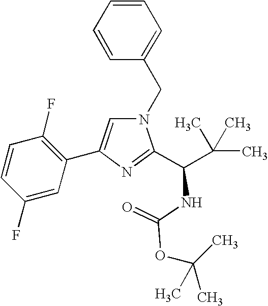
N1(CC2=CC=CC=C2)C=C(C2=C(F)C=CC(F)=C2)N=C1C(C(C)(C)C)NC(=O)OC(C)(C)C
